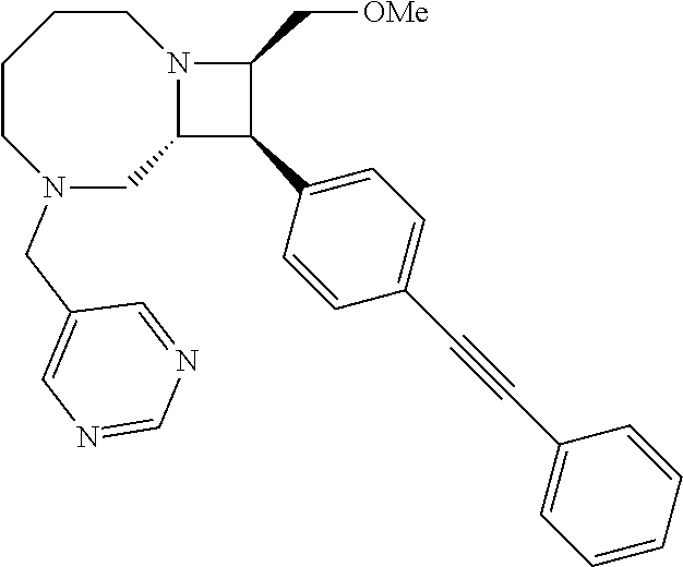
C1CCCN(CC2=CN=CN=C2)CC2N1C(C[OMe])C2C1=CC=C(C#CC2=CC=CC=C2)C=C1
